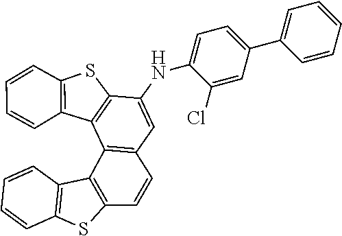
C1=CC2=C(C3=C1C=C(NC1=CC=C(C4=CC=CC=C4)C=C1Cl)C1=C3C3=C(C=CC=C3)S1)C1=C(S2)C=CC=C1
